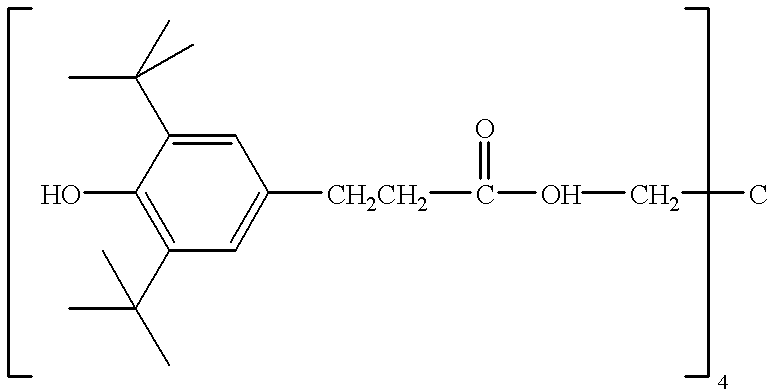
C1(O)=C(C(C)(C)C)C=C([CH2CH2]C(OCC)=O)C=C1C(C)(C)C
